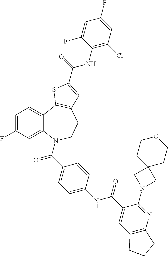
C1=C(F)C=C2C(=C1)C1=C(CCN2C(C2=CC=C(NC(C3=CC4=C(N=C3N3CC5(C3)CCOCC5)CCC4)=O)C=C2)=O)C=C(C(=O)NC2=C(Cl)C=C(F)C=C2F)S1
